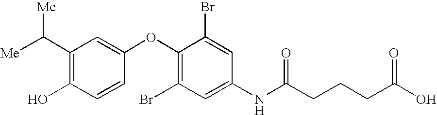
[Me]C(C1=C(O)C=CC(OC2=C(Br)C=C(NC(CCCC(O)=O)=O)C=C2Br)=C1)[Me]
